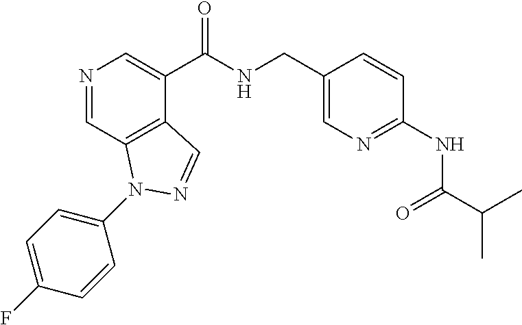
N1=CC2=C(C(C(NCC3=CN=C(NC(C(C)C)=O)C=C3)=O)=C1)C=NN2C1=CC=C(F)C=C1
